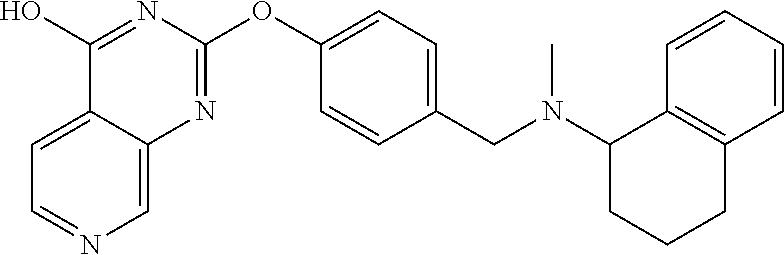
C12=CC=NC=C1N=C(OC1=CC=C(CN(C3CCCC4=C3C=CC=C4)C)C=C1)N=C2O
